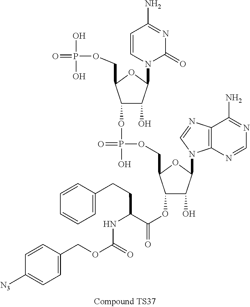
C1(OP(=O)(OCC2C(OC(=O)C(NC(=O)OCC3=CC=C([N3])C=C3)CCC3=CC=CC=C3)C(O)C(N3C4=C(N=C3)C(N)=NC=N4)O2)O)C(O)C(N2C(=O)N=C(N)C=C2)OC1COP(=O)(O)O
